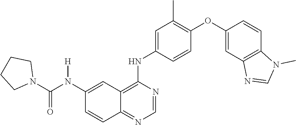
C1=NC(NC2=CC(C)=C(OC3=CC4=C(C=C3)N(C)C=N4)C=C2)=C2C(=N1)C=CC(N(C(N1CCCC1)=O)[H])=C2
